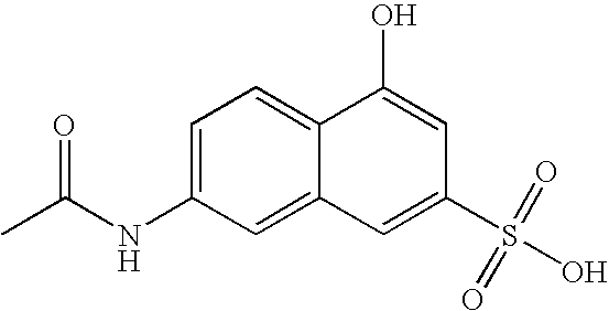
C1=C2C(=CC=C1NC(C)=O)C(O)=CC(S(O)(=O)=O)=C2
